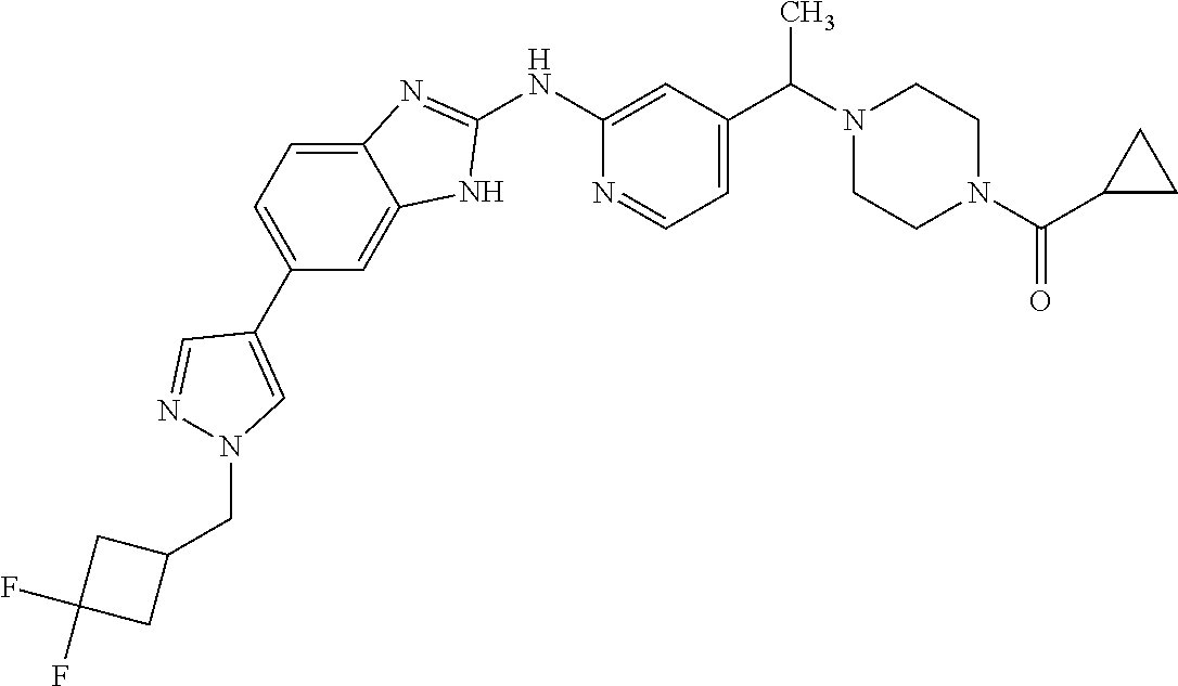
C1(C2=CC=C3C(=C2)NC(NC2=CC(C(N4CCN(C(C5CC5)=O)CC4)C)=CC=N2)=N3)=CN(CC2CC(F)(F)C2)N=C1
